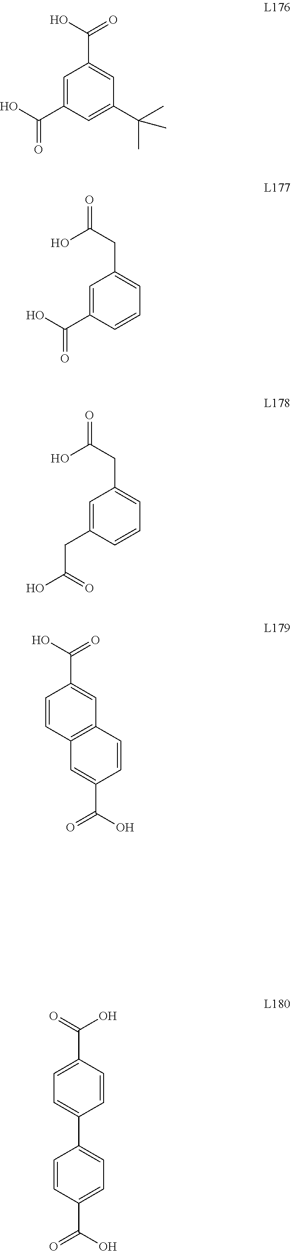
C1=C(C(C)(C)C)C=C(C(=O)O)C=C1C(O)=O.C1=CC=C(CC(O)=O)C=C1C(O)=O.C1=CC=C(CC(O)=O)C=C1CC(O)=O.C12=C(C=C(C(=O)O)C=C1)C=CC(C(O)=O)=C2.C1=C(C2=CC=C(C(O)=O)C=C2)C=CC(C(O)=O)=C1
